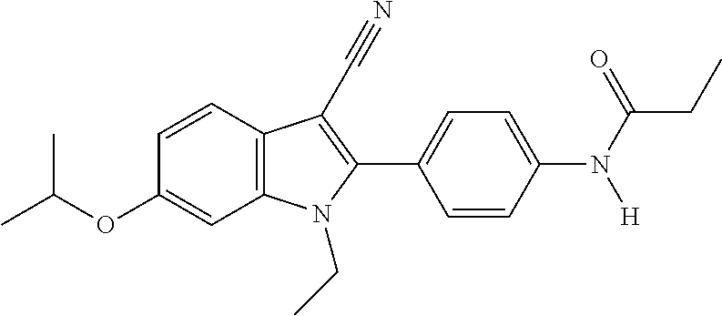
C1=C(OC(C)C)C=CC2=C1N(CC)C(C1=CC=C(N([H])C(CC)=O)C=C1)=C2C#N
